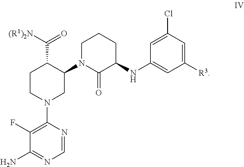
C1(F)=C(N2CC(N3C(=O)C(NC4=CC([R3])=CC(Cl)=C4)CCC3)C(C([(R1)2N])=O)CC2)N=CN=C1N
